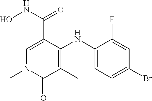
C1(NC2=C(C)C(=O)N(C)C=C2C(NO)=O)=CC=C(Br)C=C1F
